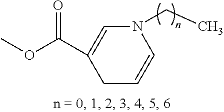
N1(CC)C=C(C(OC)=O)CC=C1
